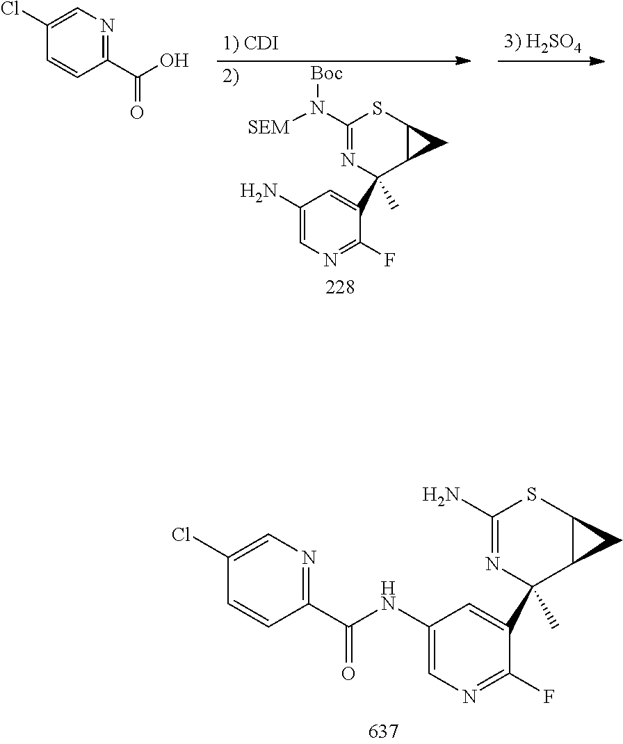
C1(N)=NC(C2=CC(NC(C3=NC=C(Cl)C=C3)=O)=CN=C2F)(C)C2C(S1)C2.C1(N)=CN=C(F)C(C2(C)C3C(SC(N([SEM])[Boc])=N2)C3)=C1.C1(Cl)=CN=C(C(O)=O)C=C1
